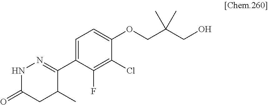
C1=C(C2=NNC(=O)CC2C)C(F)=C(Cl)C(OCC(CO)(C)C)=C1
